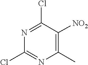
C1(Cl)=NC(Cl)=NC(C)=C1[NO2]
